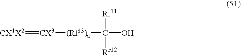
[CX1X2]=[CX3][(Rf13)a]C(O)([Rf11])[Rf12]
